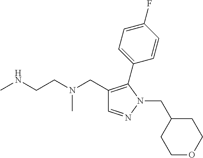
C1=NN(CC2CCOCC2)C(C2=CC=C(F)C=C2)=C1CN(CCNC)C
